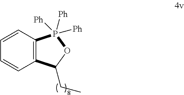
C1=CC2=C(C=C1)C(CC)OP2([Ph])([Ph])[Ph]
